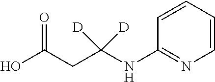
OC(CC(NC1=NC=CC=C1)([D])[D])=O
